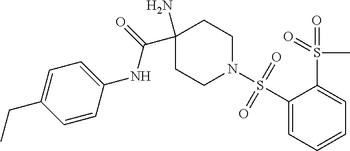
C1(N)(C(=O)NC2=CC=C(CC)C=C2)CCN(S(C2=CC=CC=C2S(=O)(C)=O)(=O)=O)CC1
